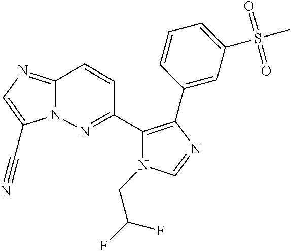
N12C(=NC=C1C#N)C=CC(C1=C(C3=CC(S(C)(=O)=O)=CC=C3)N=CN1CC(F)F)=N2
